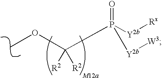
COC([R2])([R2])P(=O)([Y2b][Rx])[Y2b][W3]
